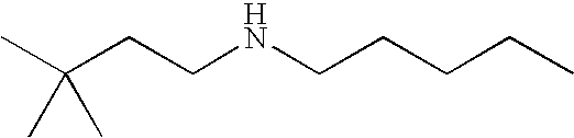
CC(CCNCCCCC)(C)C
